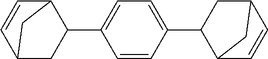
C1=CC2CC(C3=CC=C(C4C5C=CC(C4)C5)C=C3)C1C2
